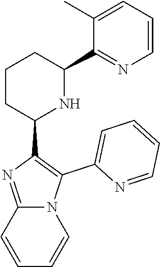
N12C(=NC(C3NC(C4=NC=CC=C4C)CCC3)=C1C1=CC=CC=N1)C=CC=C2
